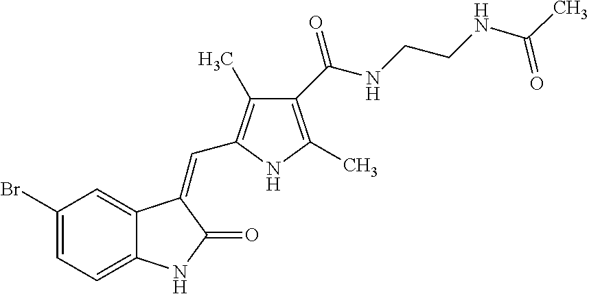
C1(Br)=CC=C2C(=C1)C(=CC1=C(C)C(C(NCCNC(C)=O)=O)=C(C)N1)C(=O)N2
